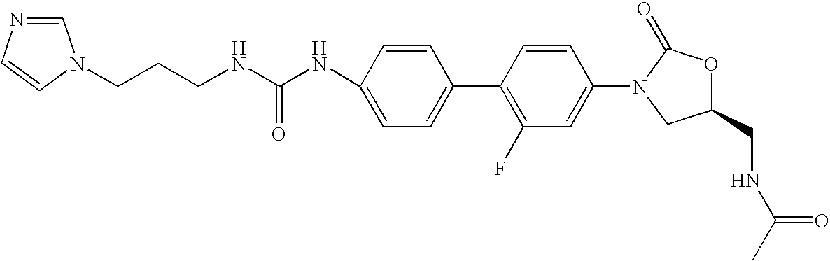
C(NCCCN1C=CN=C1)(NC1=CC=C(C2=C(F)C=C(N3CC(CNC(C)=O)OC3=O)C=C2)C=C1)=O
